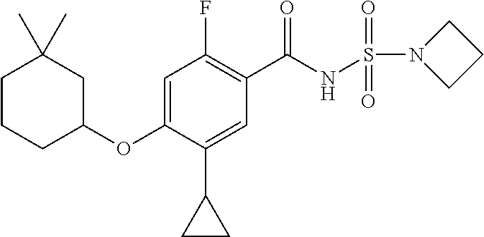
C1(F)=C(C(NS(N2CCC2)(=O)=O)=O)C=C(C2CC2)C(OC2CC(C)(C)CCC2)=C1
